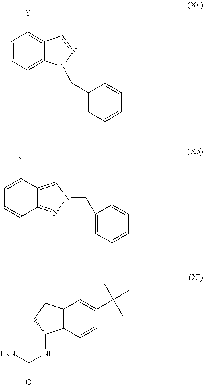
C1=CC2=C(C=C1C(C)(C)C)CCC2NC(=O)N.C1=CC=C2C(=C1[Y])C=NN2CC1=CC=CC=C1.C1=C([Y])C2=CN(CC3=CC=CC=C3)N=C2C=C1
